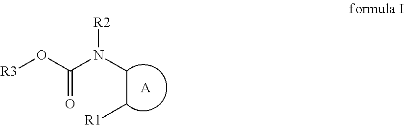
C(N(CC[R1])[R2])(O[R3])=O.[A]
